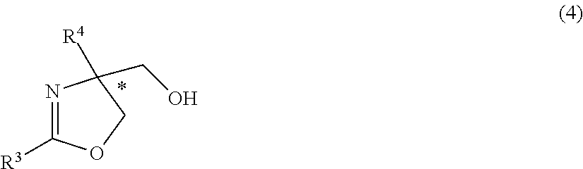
N1=C([R3])OCC1(CO)[R4]
